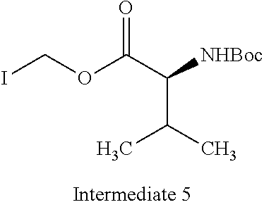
ICOC(C([NHBoc])C(C)C)=O
